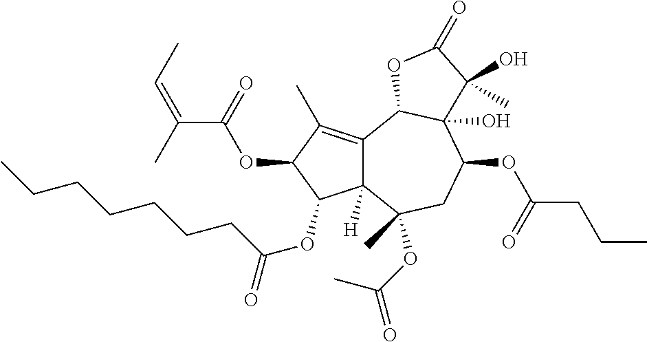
C12([H])C(=C(C)C(OC(C(C)=CC)=O)C1OC(=O)CCCCCCC)C1C(O)(C(OC(CCC)=O)CC2(OC(=O)C)C)C(O)(C)C(=O)O1
